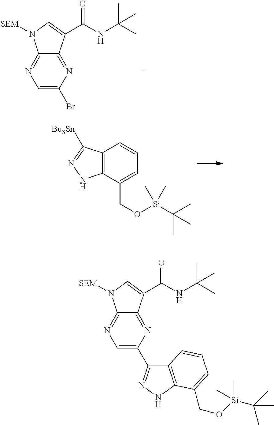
C1=C(Br)N=C2C(=N1)N([SEM])C=C2C(NC(C)(C)C)=O.C12=C(C(CO[Si](C(C)(C)C)(C)C)=CC=C1)NN=C2[Bu3Sn].C1=C(C2=NNC3=C2C=CC=C3CO[Si](C)(C(C)(C)C)C)N=C2C(=N1)N([SEM])C=C2C(NC(C)(C)C)=O
